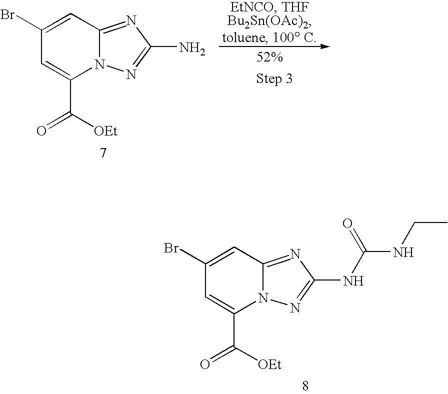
C1=C(C([OEt])=O)N2C(=NC(N)=N2)C=C1Br.C1=C(C([OEt])=O)N2C(=NC(NC(NCC)=O)=N2)C=C1Br
